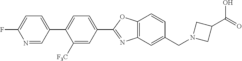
C1=C(F)N=CC(C2=CC=C(C3=NC4=C(O3)C=CC(CN3CC(C(O)=O)C3)=C4)C=C2[F3C])=C1
